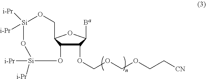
C1(OCOCOCC[CN])C2C(OC1[Ba])CO[Si]([i-Pr])([i-Pr])O[Si]([i-Pr])([i-Pr])O2
